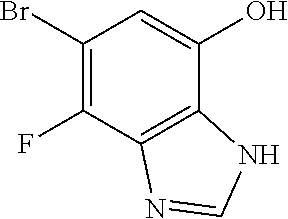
C1(Br)=C(F)C2=C(C(O)=C1)NC=N2
